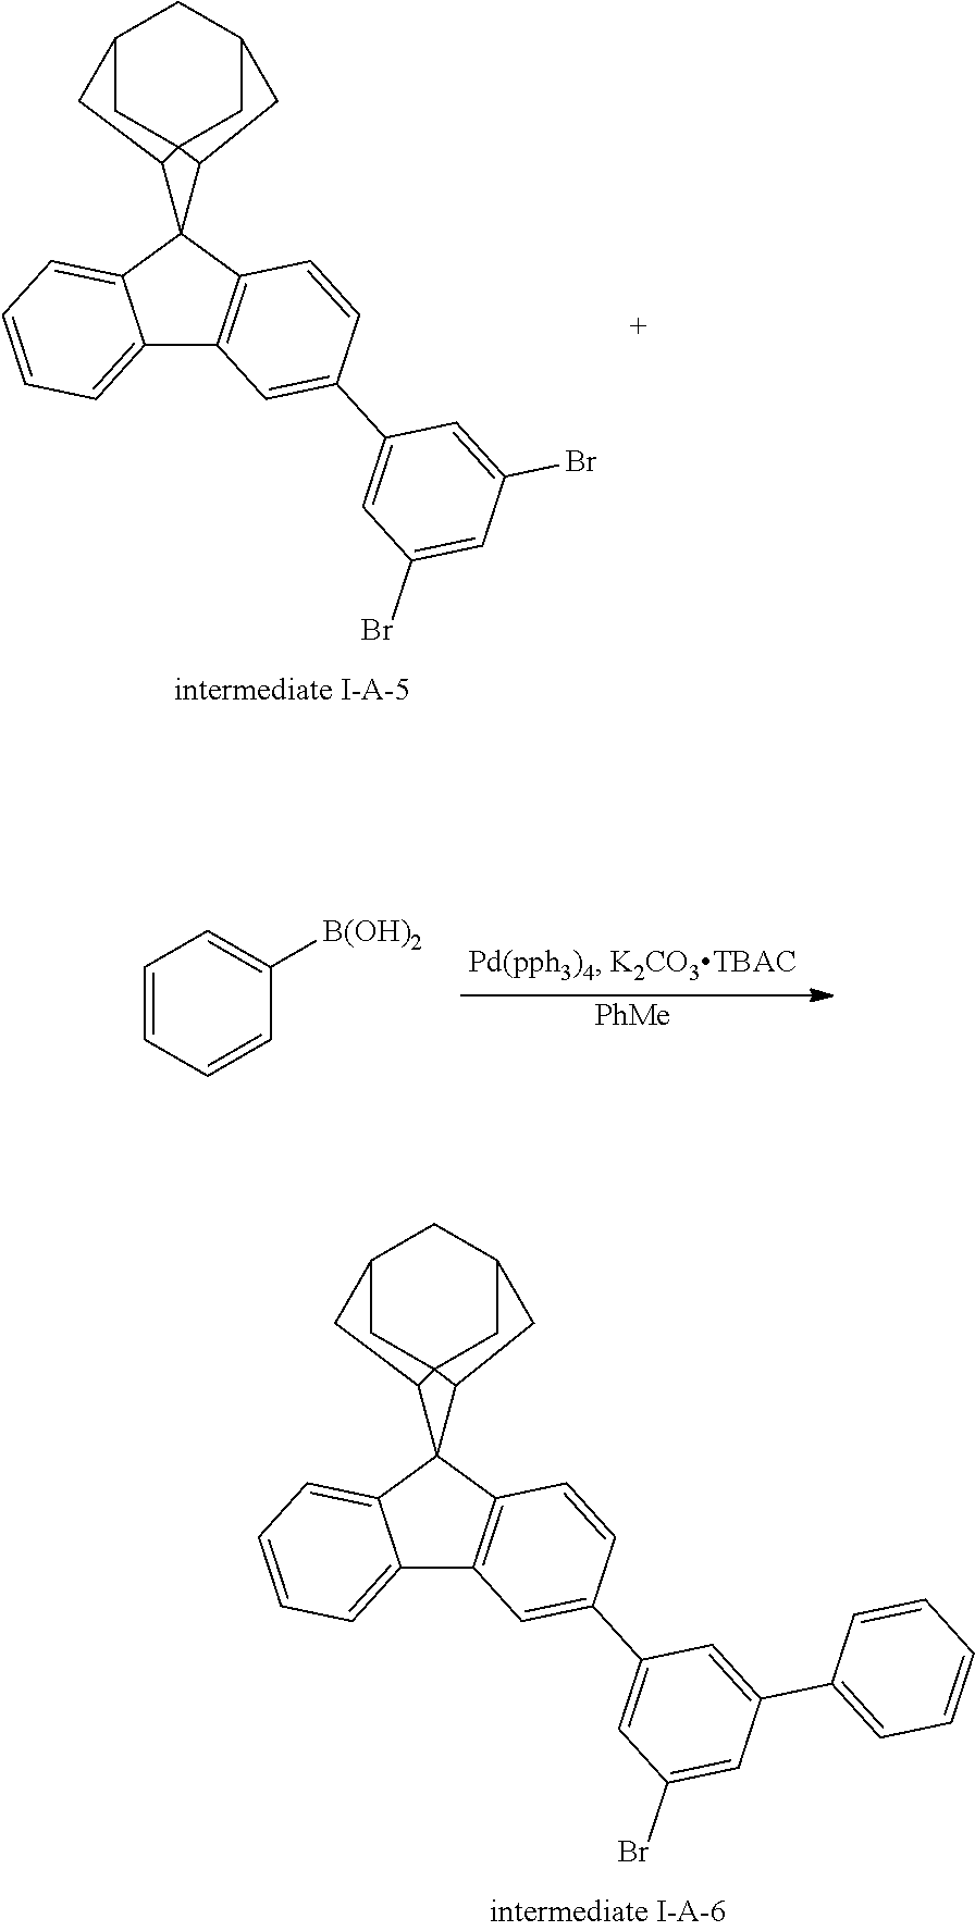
C12CC34CC(C1)CC3C1(C4C2)C2=C(C3=CC=CC=C31)C=C(C1=CC(Br)=CC(Br)=C1)C=C2.[PhMe].C1=CC=CC([B(OH)2])=C1.C12CC34CC(C1)CC3C1(C4C2)C2=C(C3=CC=CC=C31)C=C(C1=CC(Br)=CC(C3=CC=CC=C3)=C1)C=C2
